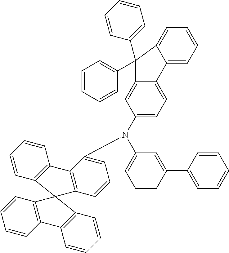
C1=CC2=C(C=C1)C1=C(C=CC=C1N(C1=CC=CC(C3=CC=CC=C3)=C1)C1=CC=C3C(=C1)C(C1=CC=CC=C1)(C1=CC=CC=C1)C1=CC=CC=C31)C21C2=C(C=CC=C2)C2=C1C=CC=C2
